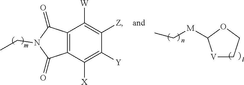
[V]1CCOC1[M]CC.C12=C(C(=O)N(CC)C1=O)C([W])=C([Z])C([Y])=C2[X]
